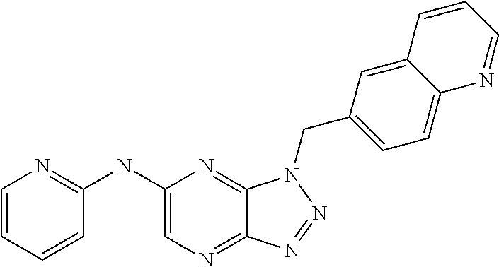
C1(NC2=NC=CC=C2)=CN=C2C(=N1)N(CC1=CC=C3C(=C1)C=CC=N3)N=N2
